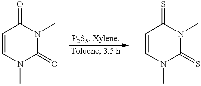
C1=CN(C)C(=O)N(C)C1=O.C1=CN(C)C(=S)N(C)C1=S
